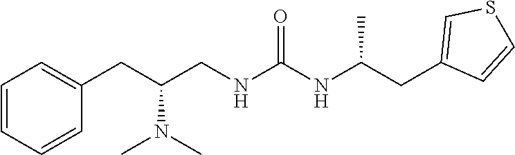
C(CNC(NC(CC1=CSC=C1)C)=O)(CC1=CC=CC=C1)N(C)C
